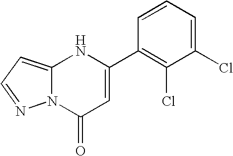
C12=CC=NN1C(=O)C=C(C1=C(Cl)C(Cl)=CC=C1)N2
